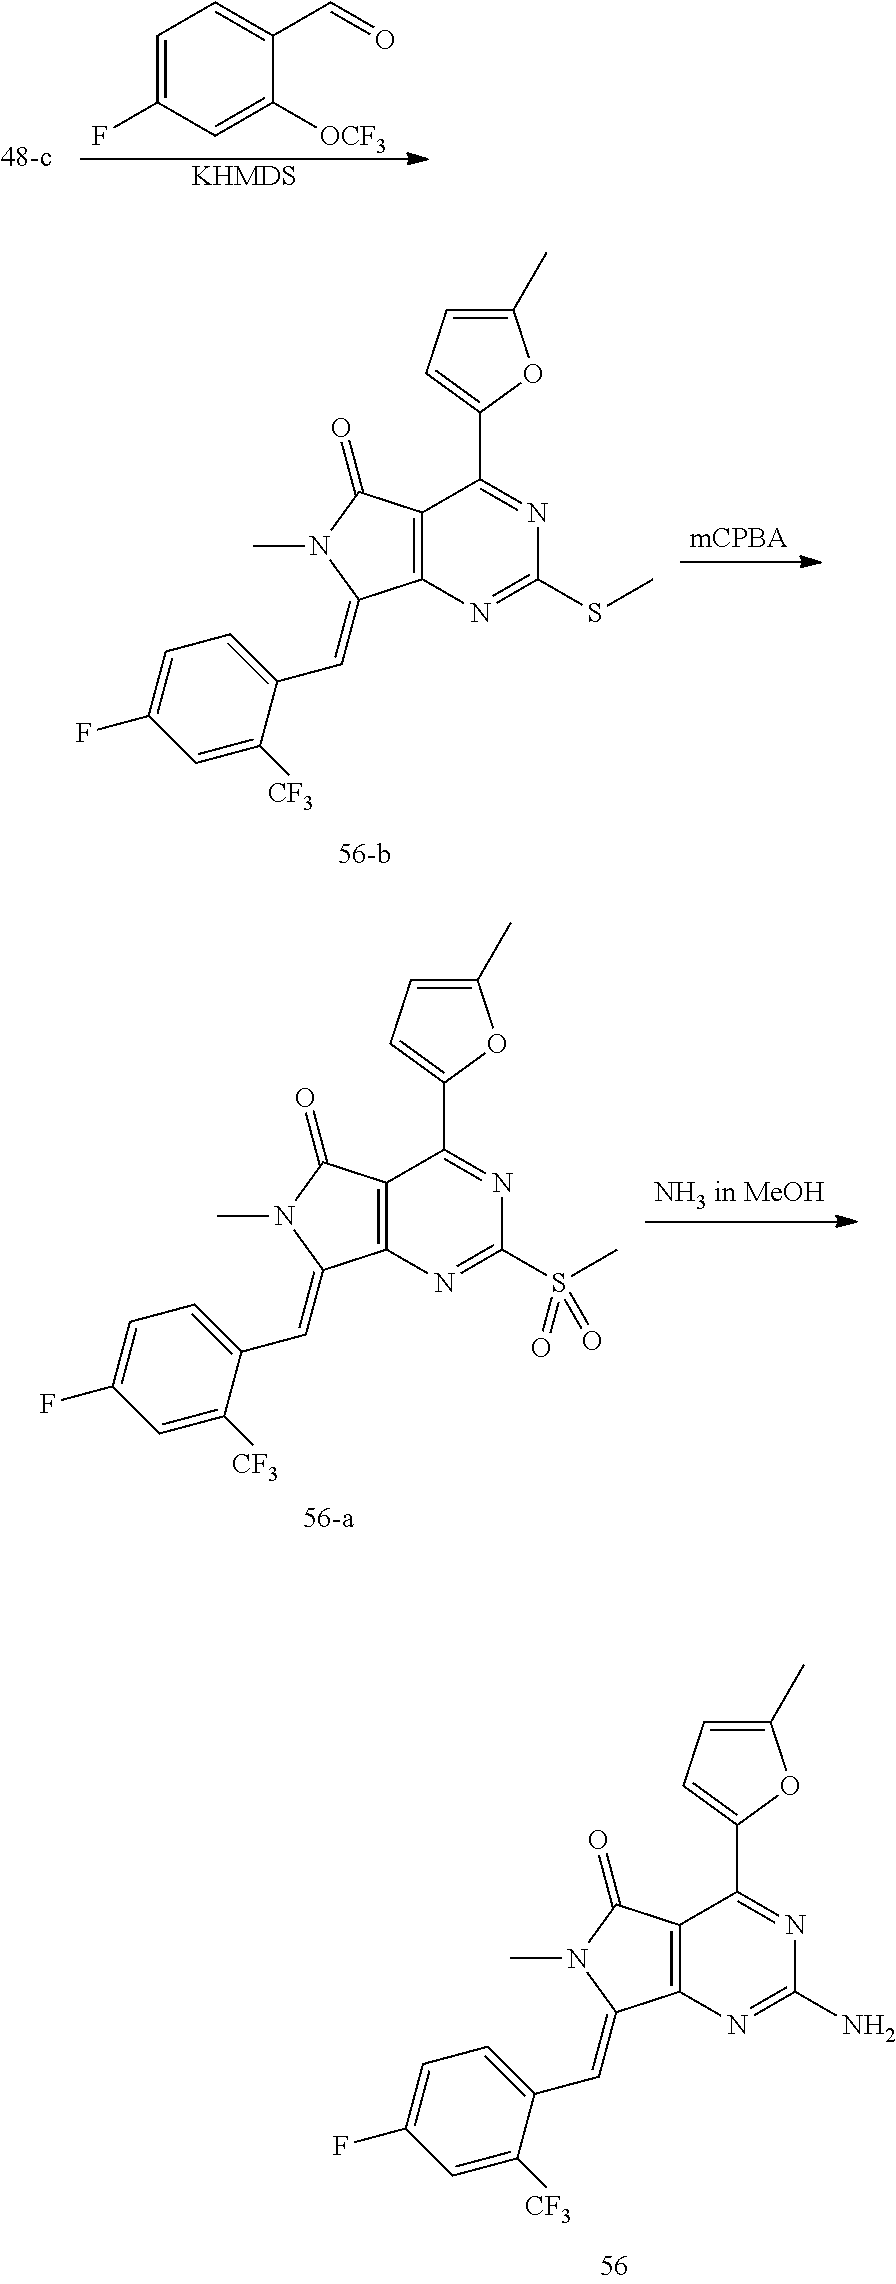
C1(C)=CC=C(C2=NC(N)=NC3=C2C(=O)N(C)C3=CC2=CC=C(F)C=C2[CF3])O1.C1(C)=CC=C(C2=NC(SC)=NC3=C2C(=O)N(C)C3=CC2=CC=C(F)C=C2[CF3])O1.C1(C)=CC=C(C2=NC(S(C)(=O)=O)=NC3=C2C(=O)N(C)C3=CC2=CC=C(F)C=C2[CF3])O1.C1=C(F)C=C([OCF3])C(C=O)=C1.[KHMDS]
